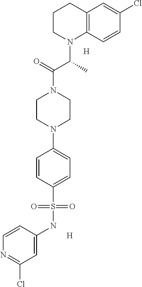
C1=C(NS(C2=CC=C(N3CCN(C(=O)C(N4C5=C(CCC4)C=C(Cl)C=C5)C)CC3)C=C2)(=O)=O)C=CN=C1Cl.[H].[H]
